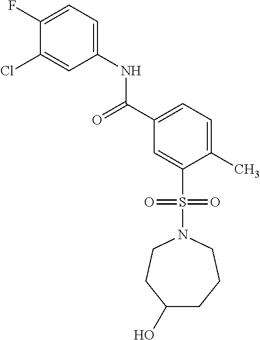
C1(F)=CC=C(NC(C2=CC=C(C)C(S(N3CCC(O)CCC3)(=O)=O)=C2)=O)C=C1Cl
